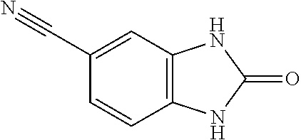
C1=CC2=C(C=C1C#N)NC(=O)N2
